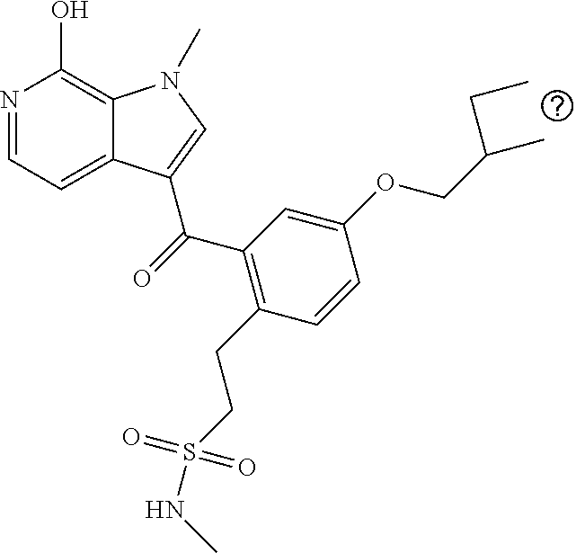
N1=CC=C2C(=C1O)N(C)C=C2C(=O)C1=C(CCS(NC)(=O)=O)C=CC(OCC(C)CC)=C1
